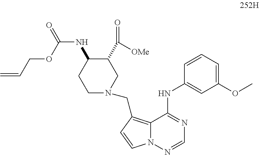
C12=C(CN3CC(C(=O)[OMe])C(NC(=O)OCC=C)CC3)C=CN1N=CN=C2NC1=CC(OC)=CC=C1
